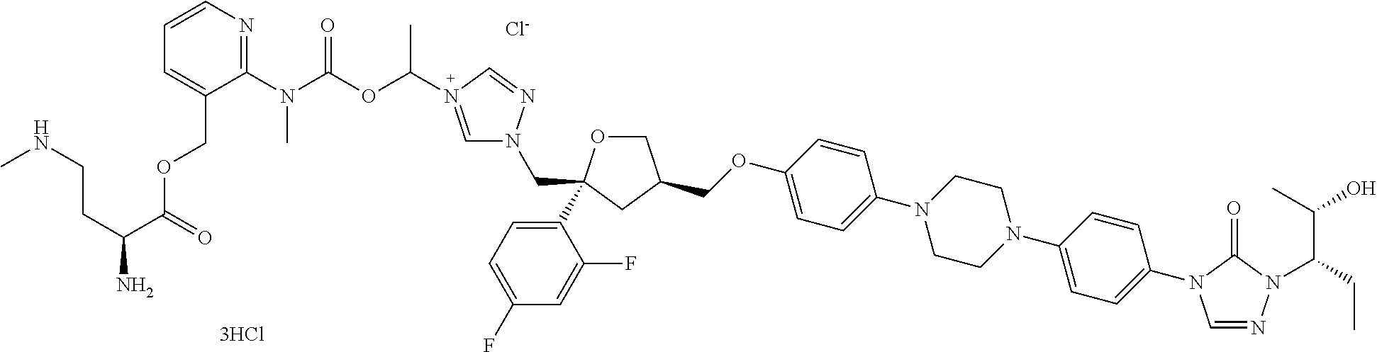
C(OC1=CC=C(N2CCN(C3=CC=C(N4C=NN(C(C(C)O)CC)C4=O)C=C3)CC2)C=C1)C1COC(C2=CC=C(F)C=C2F)(CN2C=N(C(C)OC(N(C3=NC=CC=C3COC(=O)C(CCNC)N)C)=O)C=N2)C1.[Cl-].[3HCl]
